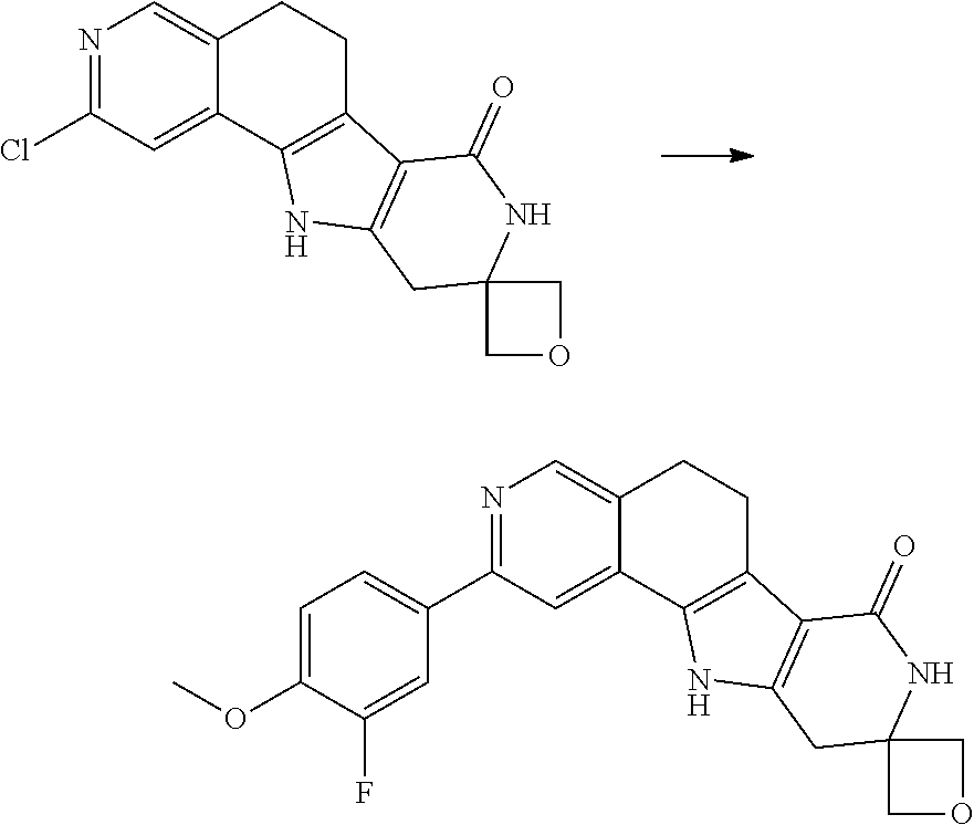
N1=C(Cl)C=C2C(=C1)CCC1=C2NC2=C1C(=O)NC1(C2)COC1.N1=C(C2=CC=C(OC)C(F)=C2)C=C2C(=C1)CCC1=C2NC2=C1C(=O)NC1(C2)COC1
